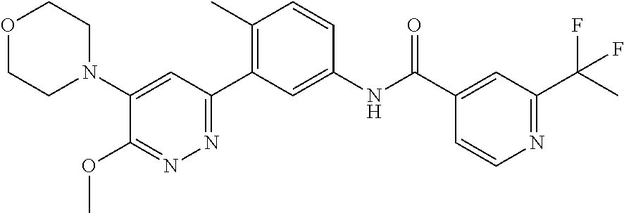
O1CCN(C2=CC(C3=C(C)C=CC(NC(C4=CC(C(C)(F)F)=NC=C4)=O)=C3)=NN=C2OC)CC1
